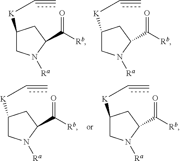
C1N([Ra])C(C([Rb])=O)CC1[K]C=C.C1N([Ra])C(C([Rb])=O)CC1[K]C=C.C1N([Ra])C(C([Rb])=O)CC1[K]C=C.C1N([Ra])C(C([Rb])=O)CC1[K]C=C
